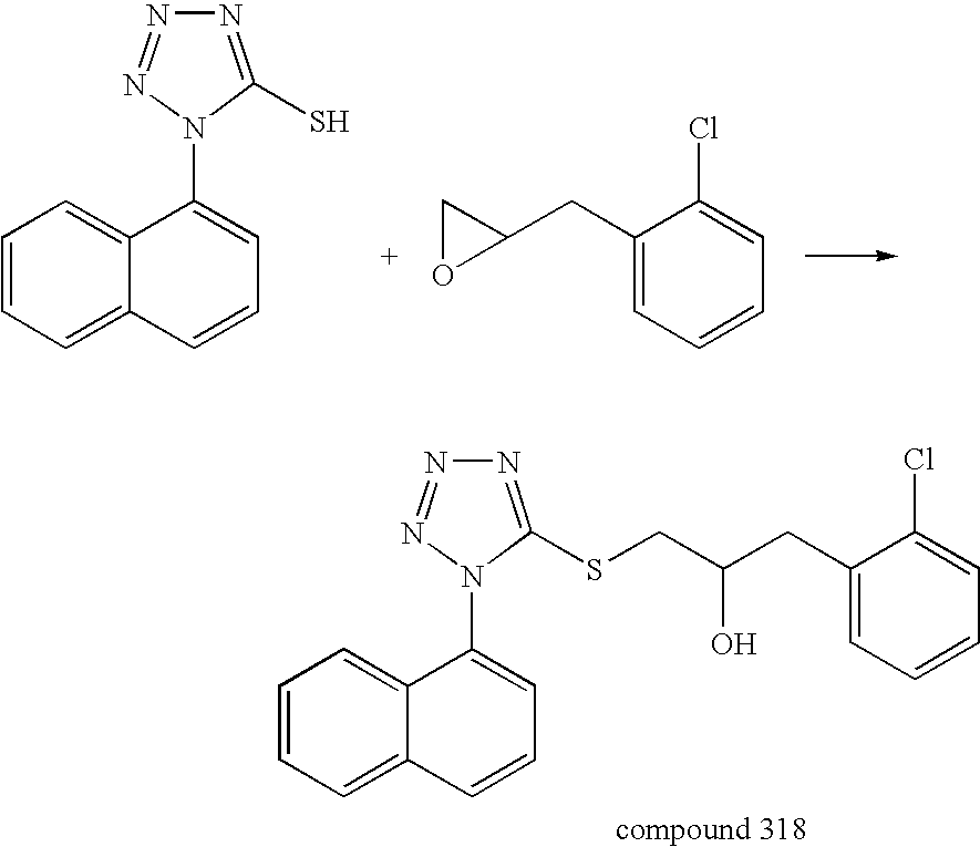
C1=CC=C2C(=C1)C(N1C(SCC(CC3=CC=CC=C3Cl)O)=NN=N1)=CC=C2.C1=CC=C2C(=C1)C(N1C(S)=NN=N1)=CC=C2.C1=C(CC2CO2)C(Cl)=CC=C1
